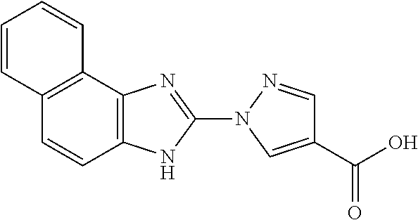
C12=C(N=C(N3C=C(C(O)=O)C=N3)N1)C1=C(C=C2)C=CC=C1
